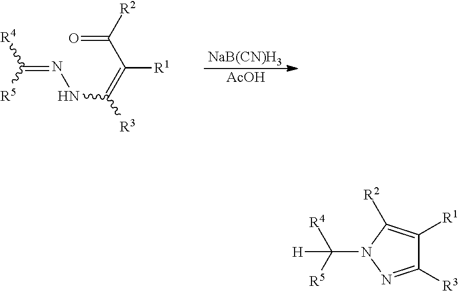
C1([R3])=NN(C([R5])([R4])[H])C([R2])=C1[R1].[R2]C(C(=C([R3])NN=C([R4])[R5])[R1])=O.[NaB(CN)H3].[AcOH]
